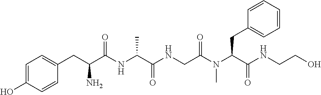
C1(CC(C(NC(C(NCC(N(C(C(NCCO)=O)CC2=CC=CC=C2)C)=O)=O)C)=O)N)=CC=C(O)C=C1
